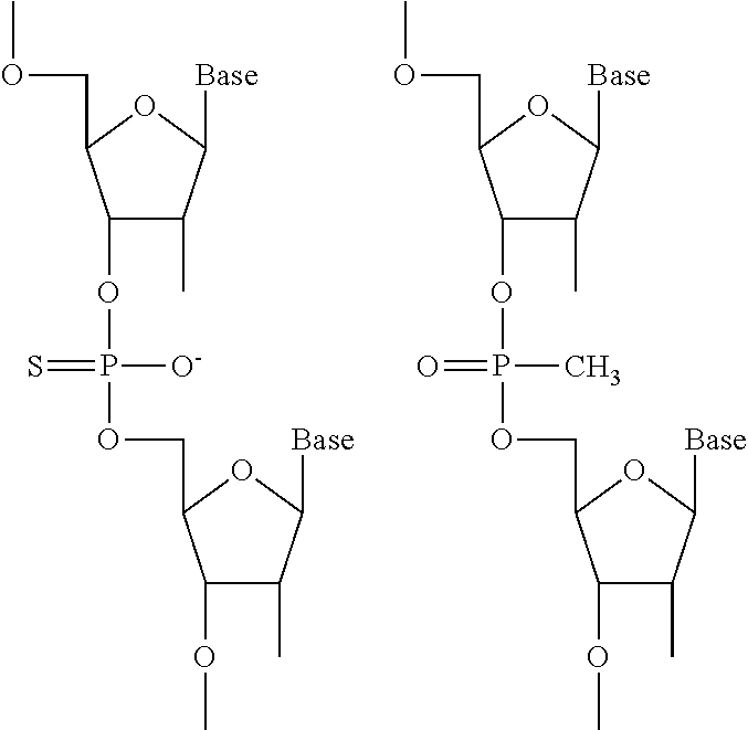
C1(OP(=S)(OCC2C(OC)C(C)C([Base])O2)[O-])C(C)C([Base])OC1COC.C1(OP(=O)(OCC2C(OC)C(C)C([Base])O2)C)C(C)C([Base])OC1COC
